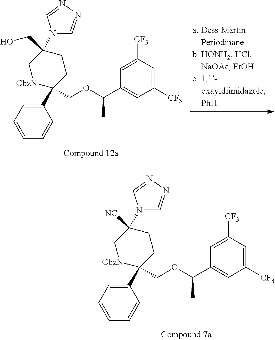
C1(C2(COC(C3=CC([CF3])=CC([CF3])=C3)C)CCC([NC])(N3C=NN=C3)C[CbzN]2)=CC=CC=C1.C1(C2(COC(C3=CC([CF3])=CC([CF3])=C3)C)CCC(CO)(N3C=NN=C3)C[CbzN]2)=CC=CC=C1
